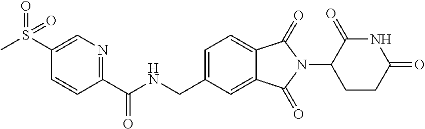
N1C(=O)C(N2C(=O)C3=CC=C(CNC(C4=NC=C(S(=O)(C)=O)C=C4)=O)C=C3C2=O)CCC1=O
